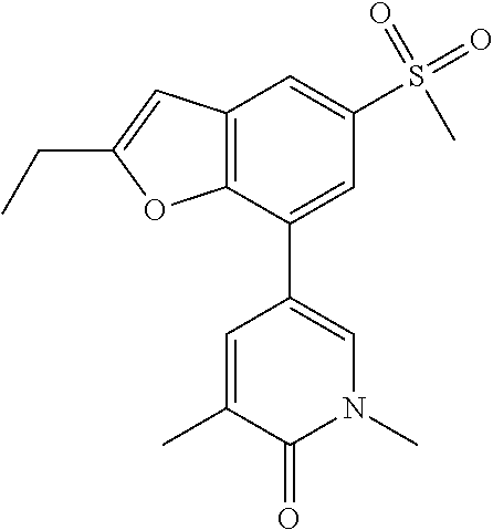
C12=C(C(C3=CN(C)C(=O)C(C)=C3)=CC(S(=O)(=O)C)=C1)OC(CC)=C2
